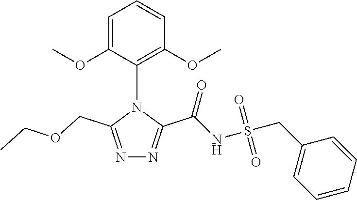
N1=C(COCC)N(C2=C(OC)C=CC=C2OC)C(C(=O)NS(=O)(=O)CC2=CC=CC=C2)=N1
